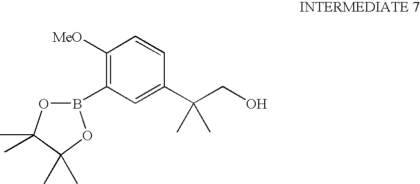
C1([MeO])=C(B2OC(C)(C)C(C)(C)O2)C=C(C(CO)(C)C)C=C1
